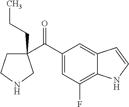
C1(C(C2=CC(F)=C3C(=C2)C=CN3)=O)(CCC)CCNC1
